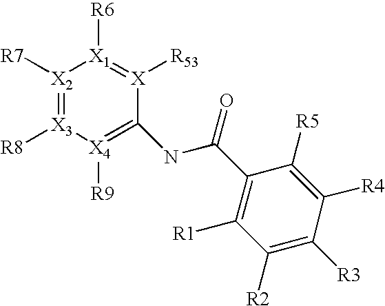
[X2]1([R7])=[X3]([R8])[X4]([R9])=C(NC(C2=C([R1])C([R2])=C([R3])C([R4])=C2[R5])=O)[X]([R53])=[X1]1[R6]
